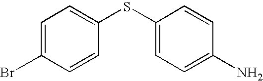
BrC1=CC=C(SC2=CC=C(N)C=C2)C=C1
